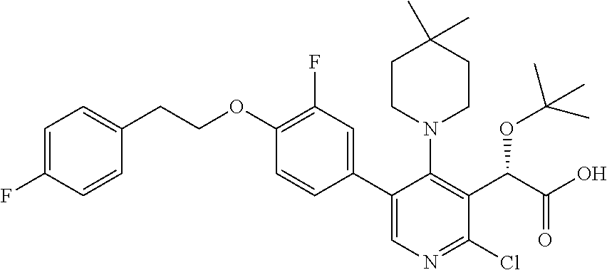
C1=CC(C2=CN=C(Cl)C(C(C(=O)O)OC(C)(C)C)=C2N2CCC(C)(C)CC2)=CC(F)=C1OCCC1=CC=C(F)C=C1
